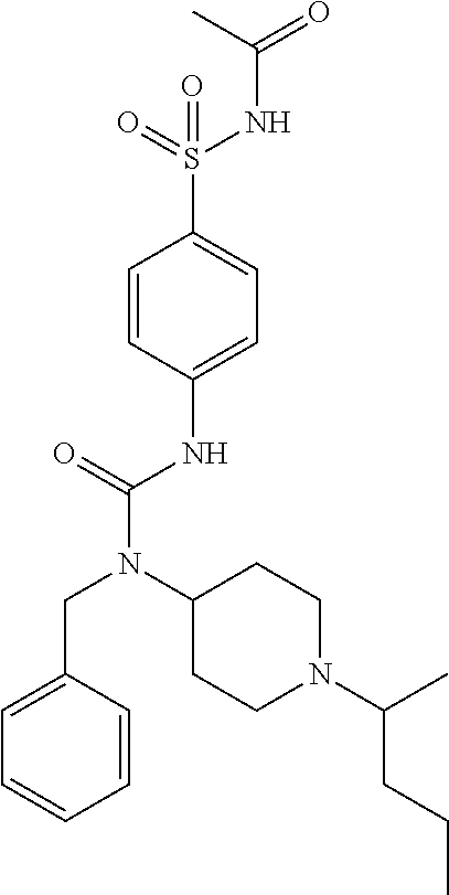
C1=CC(NC(N(C2CCN(C(C)CCC)CC2)CC2=CC=CC=C2)=O)=CC=C1S(=O)(NC(=O)C)=O
